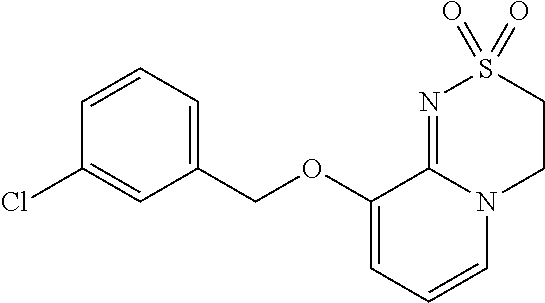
O(C1=CC=CN2C1=NS(=O)(=O)CC2)CC1=CC=CC(Cl)=C1
